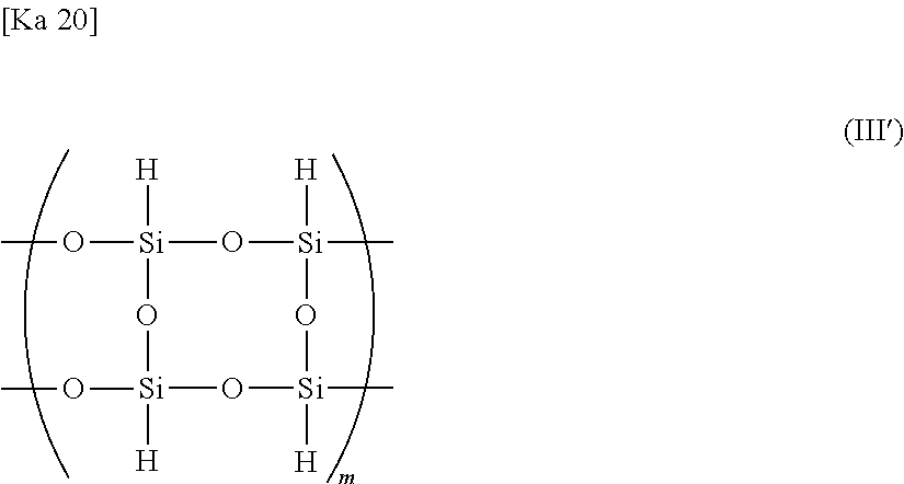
CO[Si]1([H])O[Si](C)([H])O[Si](C)([H])O[Si]([H])(OC)O1
